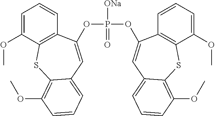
P([ONa])(=O)(OC1=CC2=CC=CC(OC)=C2SC2=C1C=CC=C2OC)OC1=CC2=CC=CC(OC)=C2SC2=C1C=CC=C2OC
